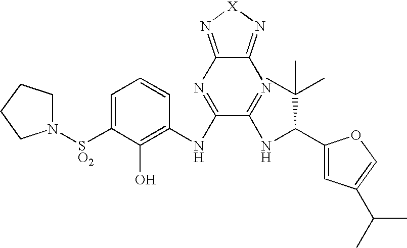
C1=C([SO2]N2CCCC2)C(O)=C(NC2=NC3=N[X]N=C3N=C2NC(C2=CC(C(C)C)=CO2)C(C)(C)C)C=C1
